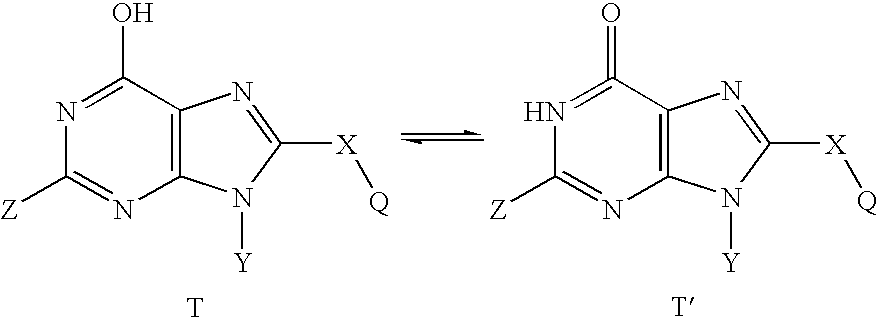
C1([Z])=NC2=C(C(O)=N1)N=C([X][Q])N2[Y].[T].C1([Z])=NC2=C(C(=O)=N1)N=C([X][Q])N2[Y]
